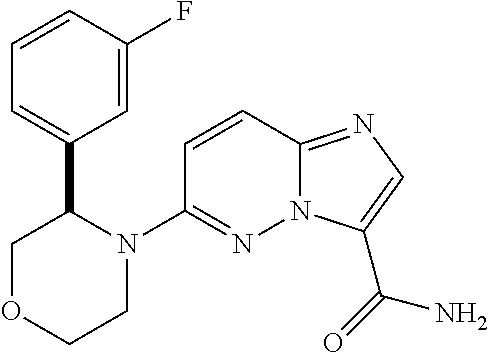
N12C(=NC=C1C(=O)N)C=CC(N1C(C3=CC=CC(F)=C3)COCC1)=N2
